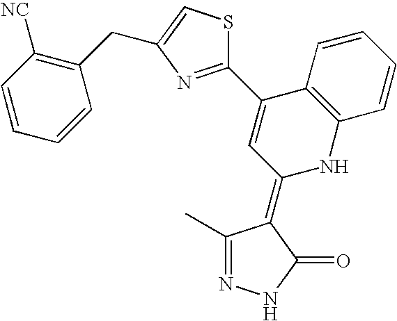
N1=C(C)C(=C2NC3=C(C(C4=NC(CC5=C([NC])C=CC=C5)=CS4)=C2)C=CC=C3)C(=O)N1
